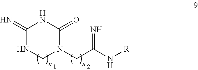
C1(=N)NCN(CC(N[R])=N)C(=O)N1
